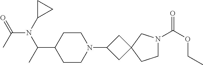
C1CN(C2CC3(C2)CCN(C(OCC)=O)C3)CCC1C(N(C(C)=O)C1CC1)C
